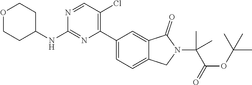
N(C1=NC(C2=CC=C3C(=C2)C(=O)N(C(C(OC(C)(C)C)=O)(C)C)C3)=C(Cl)C=N1)C1CCOCC1
